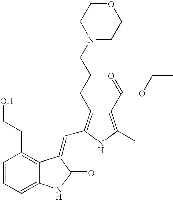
C1=CC=C2C(=C1CCO)C(=CC1=C(CCCN3CCOCC3)C(C(OCC)=O)=C(C)N1)C(=O)N2
